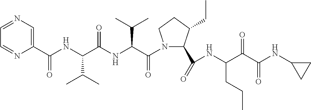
C1(C(=O)NC(C(C(NC2CC2)=O)=O)CCC)C(CC)CCN1C(C(NC(C(NC(C1=CN=CC=N1)=O)C(C)C)=O)C(C)C)=O
